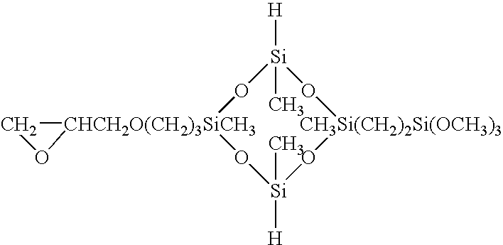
[CHCH2O(CH2)3SiCH3]12(CO1)O[Si]([H])(C)O[CH3Si(CH2)2Si(OCH3)3]O[Si]([H])(C)O2
